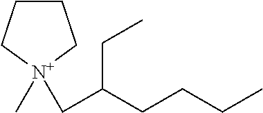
C1CC[N+](C)(CC(CCCC)CC)C1
